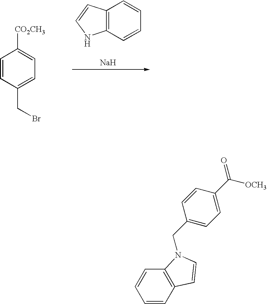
C12=C(C=CC=C1)NC=C2.[Na].C1=CC(CBr)=CC=C1[CO2CH3].C1=CC2=C(C=C1)N(CC1=CC=C(C(=O)[OCH3])C=C1)C=C2
